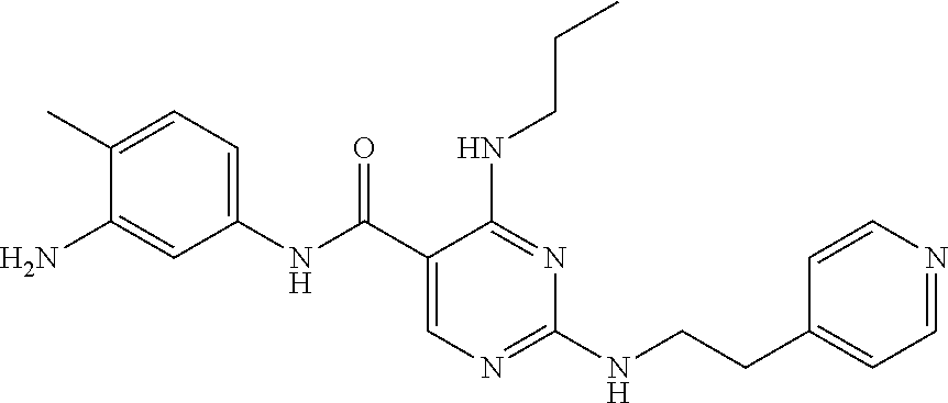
C1(C)=CC=C(NC(C2=CN=C(NCCC3=CC=NC=C3)N=C2NCCC)=O)C=C1N
